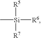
C[Si]([R6])([R5])[R7]
